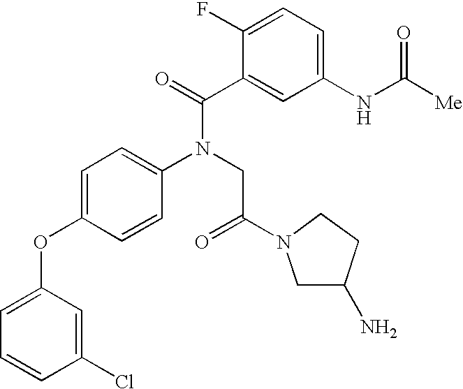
C1=C(OC2=CC=CC(Cl)=C2)C=CC(N(CC(=O)N2CC(N)CC2)C(C2=CC(NC([Me])=O)=CC=C2F)=O)=C1
